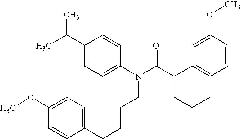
C1=C(C(C)C)C=CC(N(C(C2CCCC3=C2C=C(OC)C=C3)=O)CCCCC2=CC=C(OC)C=C2)=C1
